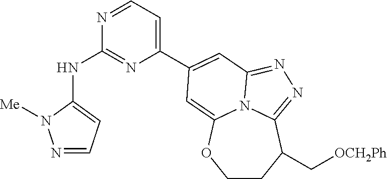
N1=CC=C(NC2=NC(C3=CC4=NN=C5C(C[OCH2Ph])CCOC(=C3)N54)=CC=N2)N1[Me]
